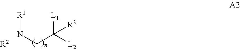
[R1]NCC([L2])([L1])[R3].[R2]
